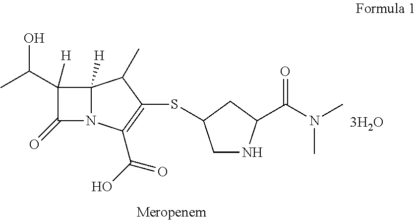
C1(C(C)O)([H])C(=O)N2C1([H])C(C)C(SC1CNC(C(N(C)C)=O)C1)=C2C(O)=O
